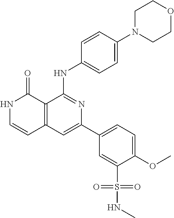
C12=C(C=C(C3=CC=C(OC)C(S(NC)(=O)=O)=C3)N=C1NC1=CC=C(N3CCOCC3)C=C1)C=CNC2=O
